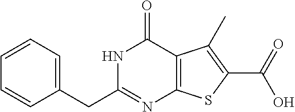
C1=CC=C(CC2=NC3=C(C(=O)N2)C(C)=C(C(=O)O)S3)C=C1
